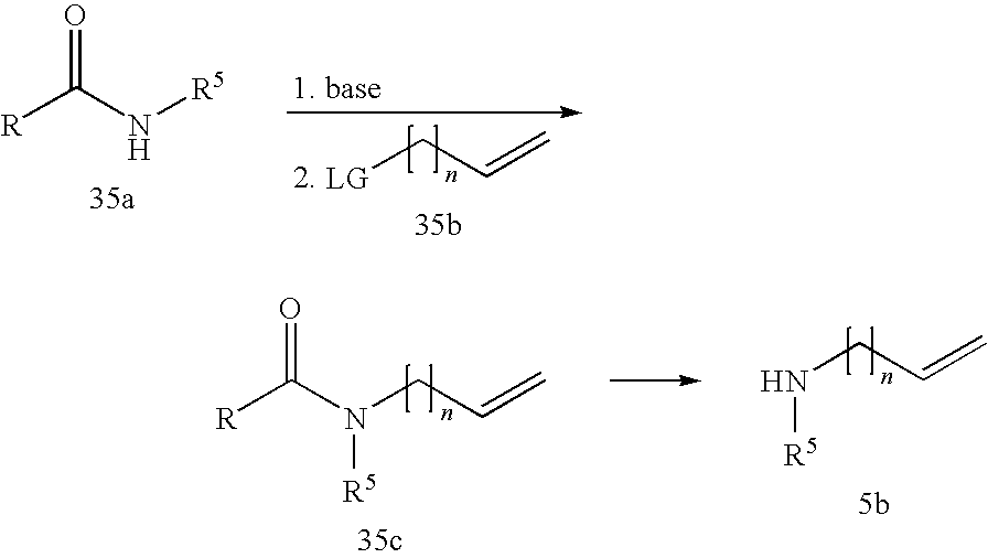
[R]C(N[R5])=O.[LG]CC=C.[R]C(N(CC=C)[R5])=O.N(CC=C)[R5]
